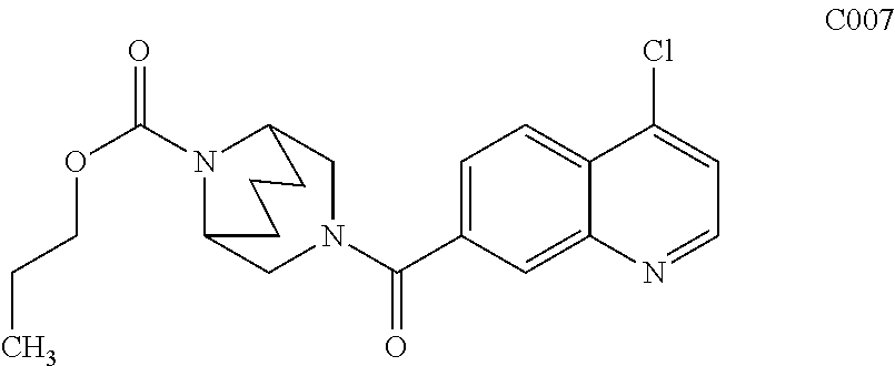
C1=C(C(N2CC3N(C(=O)OCCC)C(C2)CCC3)=O)C=C2C(=C1)C(Cl)=CC=N2
